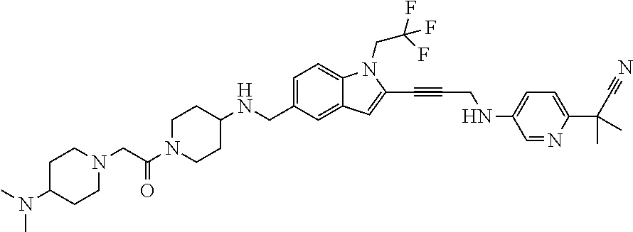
C1=C(CNC2CCN(C(CN3CCC(N(C)C)CC3)=O)CC2)C=C2C(=C1)N(CC(F)(F)F)C(C#CCNC1=CC=C(C(C#N)(C)C)N=C1)=C2
